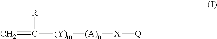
C=C([R])[(Y)m][(A)n][X][Q]
